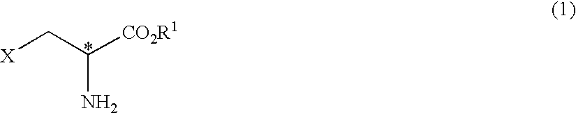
[X]CC(N)[CO2R1]
